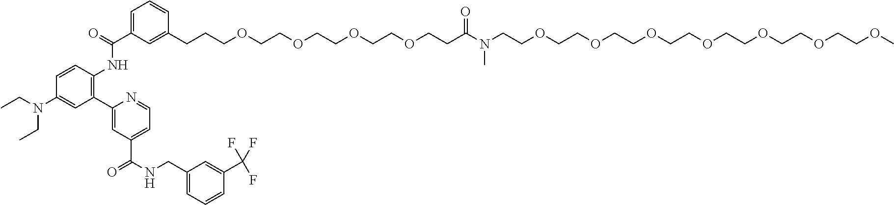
CCN(CC)C1=CC(C2=CC(C(NCC3=CC=CC(C(F)(F)F)=C3)=O)=CC=N2)=C(NC(C2=CC=CC(CCCOCCOCCOCCOCCC(N(C)CCOCCOCCOCCOCCOCCOCCOC)=O)=C2)=O)C=C1
